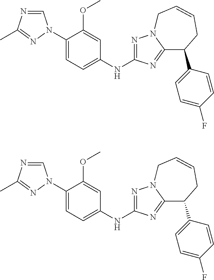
C1=NC(C)=NN1C1=CC=C(NC2=NN3C(=N2)C(C2=CC=C(F)C=C2)CC=CC3)C=C1OC.C1=NC(C)=NN1C1=CC=C(NC2=NN3C(=N2)C(C2=CC=C(F)C=C2)CC=CC3)C=C1OC
